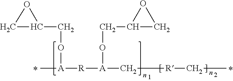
C1C(CO[A](C)[R][A](C[R]CC)OCC2CO2)O1
